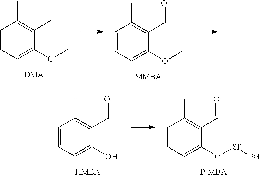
C1=CC=C(OC)C(C)=C1C.[DMA].C1=CC=C(OC)C(C=O)=C1C.[MMBA].C1=CC=C(O)C(C=O)=C1C.[HMBA].C1=CC=C(O[SP][PG])C(C=O)=C1C.[P-MBA]
